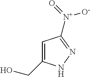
C1=C(CO)NN=C1[N+]([O-])=O
